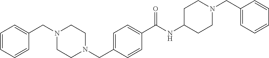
C1=CC=CC(CN2CCN(CC3=CC=C(C(NC4CCN(CC5=CC=CC=C5)CC4)=O)C=C3)CC2)=C1
